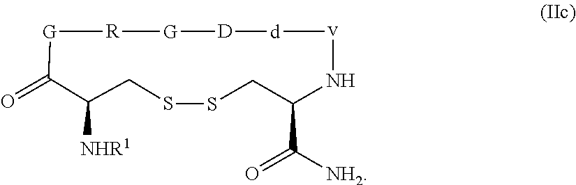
[G]1[R][G][D][d][v]NC(C([NH2])=O)CSSCC([NHR1])C1=O
